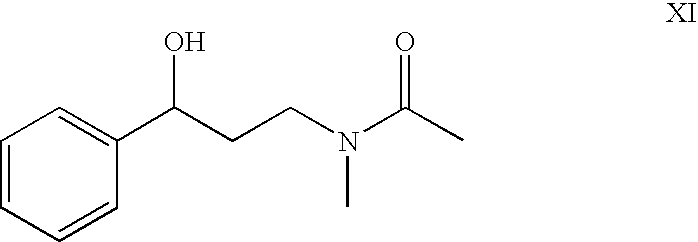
C1=CC=CC(C(CCN(C(C)=O)C)O)=C1
